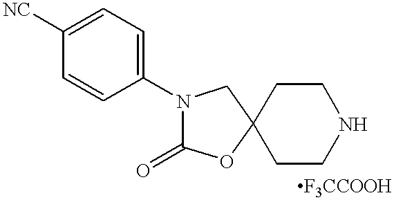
C1=CC(N2C(=O)OC3(CCNCC3)C2)=CC=C1[NC]
